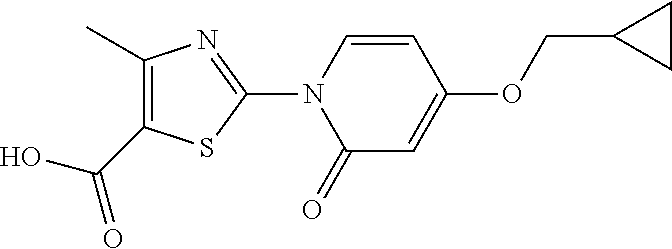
OC(C1=C(C)N=C(N2C(=O)C=C(OCC3CC3)C=C2)S1)=O
